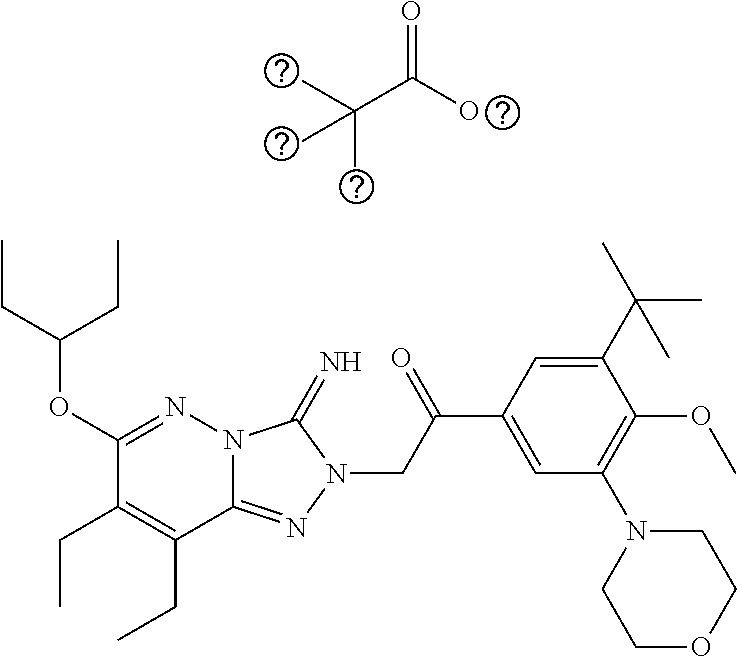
N12C(=NN(CC(C3=CC(N4CCOCC4)=C(OC)C(C(C)(C)C)=C3)=O)C1=N)C(CC)=C(CC)C(OC(CC)CC)=N2.C(C(O)=O)(C)(C)C
